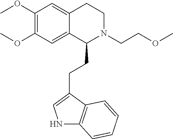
O(C1=C(OC)C=C2C(=C1)C(CCC1=CNC3=C1C=CC=C3)N(CCOC)CC2)C
